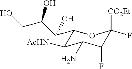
C1(C(C(CO)O)O)C([AcHN])C(N)C(F)C([CO2Et])(F)O1
